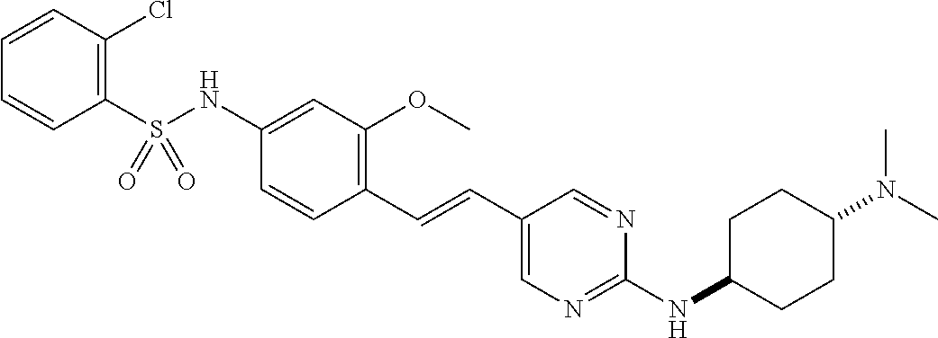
C1(S(NC2=CC(OC)=C(C=CC3=CN=C(NC4CCC(N(C)C)CC4)N=C3)C=C2)(=O)=O)=C(Cl)C=CC=C1
